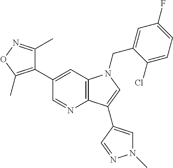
C1(C2=C(C)ON=C2C)=CC2=C(N=C1)C(C1=CN(C)N=C1)=CN2CC1=CC(F)=CC=C1Cl
